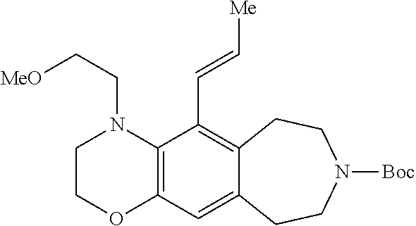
C12=C(N(CC[MeO])CCO1)C(C=C[Me])=C1C(=C2)CCN([Boc])CC1
